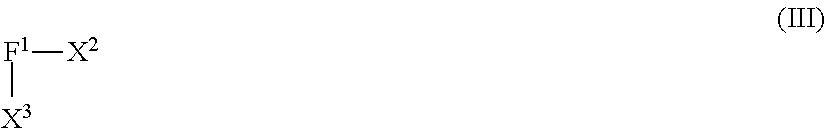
[F1]([X3])[X2]
